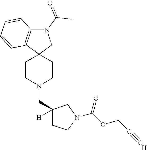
C1CN(CC2([H])CCN(C(OCC#C)=O)C2)CCC12CN(C(C)=O)C1=C2C=CC=C1.[H]
